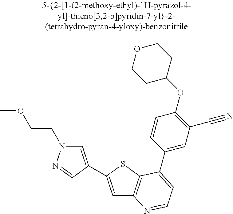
C1=C(C2=CN(CCOC)N=C2)SC2=C1N=CC=C2C1=CC(C#N)=C(OC2CCOCC2)C=C1
